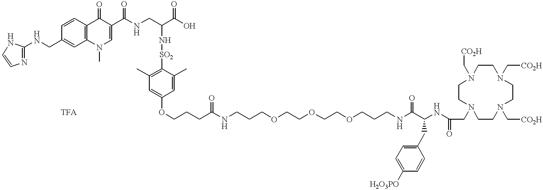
C1=CN=C(NCC2=CC3=C(C=C2)C(=O)C(C(NCC(C(O)=O)N[SO2]C2=C(C)C=C(OCCCC(NCCCOCCOCCOCCCNC(C(NC(CN4CCN(C[CO2H])CCN(C[CO2H])CCN(C[CO2H])CC4)=O)CC4=CC=C([H2O3PO])C=C4)=O)=O)C=C2C)=O)=CN3C)N1.[TFA]
